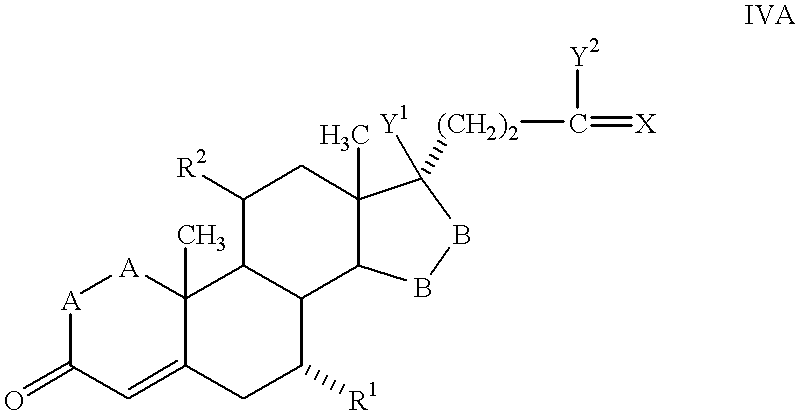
[A]1C(=O)C=C2C(C)([A]1)C1C(C([R1])C2)C2C(C)(CC1[R2])C([(CH2)2]C(=[X])[Y2])([Y1])BB2
